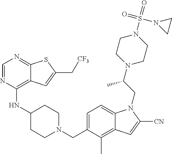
C1=NC(NC2CCN(CC3=CC=C4C(=C3C)C=C([CN])N4CC(N3CCN(S(N4CC4)(=O)=O)CC3)C)CC2)=C2C(=N1)SC(C[CF3])=C2
